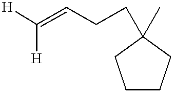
C1CCC(C)(CCC=C([H])[H])C1
